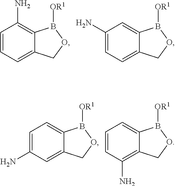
C1=CC=C2C(=C1N)B([OR1])OC2.C1(N)=CC=C2C(=C1)B([OR1])OC2.C1=C(N)C=C2C(=C1)B([OR1])OC2.C1=CC(N)=C2C(=C1)B([OR1])OC2
